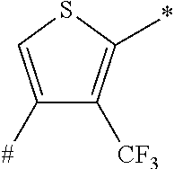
C1([#])=CSC(*)=C1[CF3]
